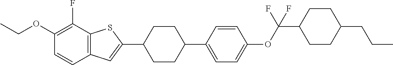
CCOC1=C(F)C2=C(C=C1)C=C(C1CCC(C3=CC=C(OC(C4CCC(CCC)CC4)(F)F)C=C3)CC1)S2
